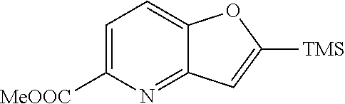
C1=C([MeOOC])N=C2C(=C1)OC([TMS])=C2
